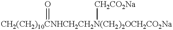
[CH2(CH2)10CNHCH2CH2N(CH2)2OCH2CO2Na](=O)[CH2CO2Na]
